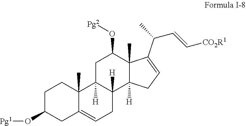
C1C(O[Pg1])CC2=CCC3([H])C([H])(C2(C)C1)CC(O[Pg2])C1(C)C3([H])CC=C1C(C=C[CO2R1])C
